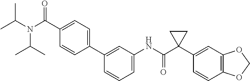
C1=C(NC(C2(C3=CC4=C(C=C3)OCO4)CC2)=O)C=C(C2=CC=C(C(N(C(C)C)C(C)C)=O)C=C2)C=C1
